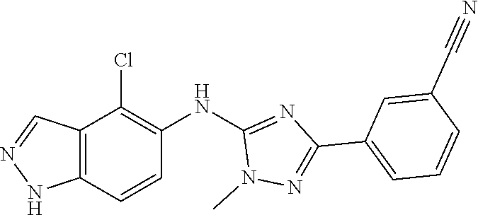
N1(C)N=C(C2=CC=CC(C#N)=C2)N=C1NC1=C(Cl)C2=C(NN=C2)C=C1
